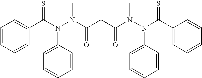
C1=CC=CC(C(N(N(C(CC(N(N(C(C2=CC=CC=C2)=S)C2=CC=CC=C2)C)=O)=O)C)C2=CC=CC=C2)=S)=C1
